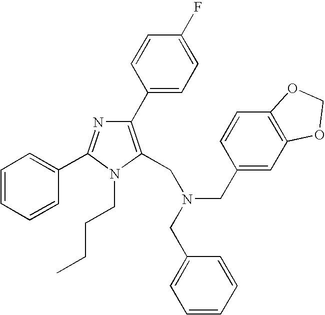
C1=CC(C2=C(CN(CC3=CC=CC=C3)CC3=CC4=C(C=C3)OCO4)N(CCCC)C(C3=CC=CC=C3)=N2)=CC=C1F
